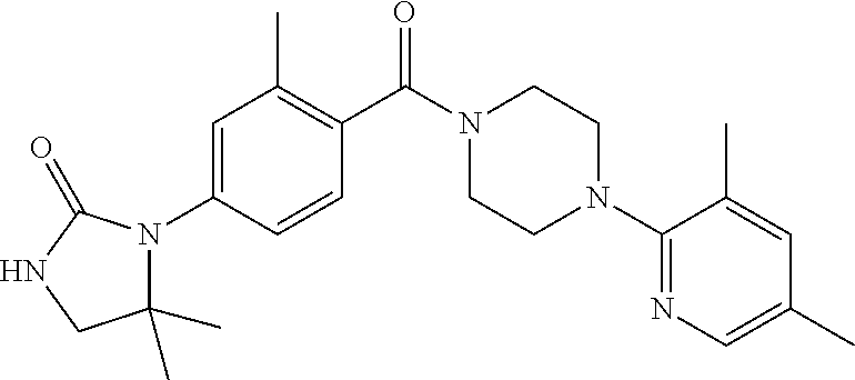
C1=C(N2C(C)(C)CNC2=O)C=CC(C(=O)N2CCN(C3=NC=C(C)C=C3C)CC2)=C1C
